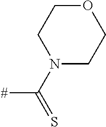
C([#])(=S)N1CCOCC1
